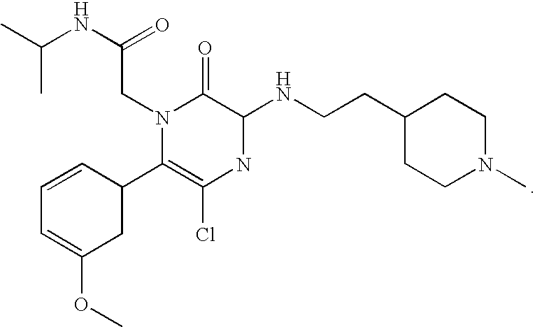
CC(NC(=O)CN1C(C2C=CC=C(OC)C2)=C(Cl)NC(NCCC2CCN(C)CC2)C1=O)C
